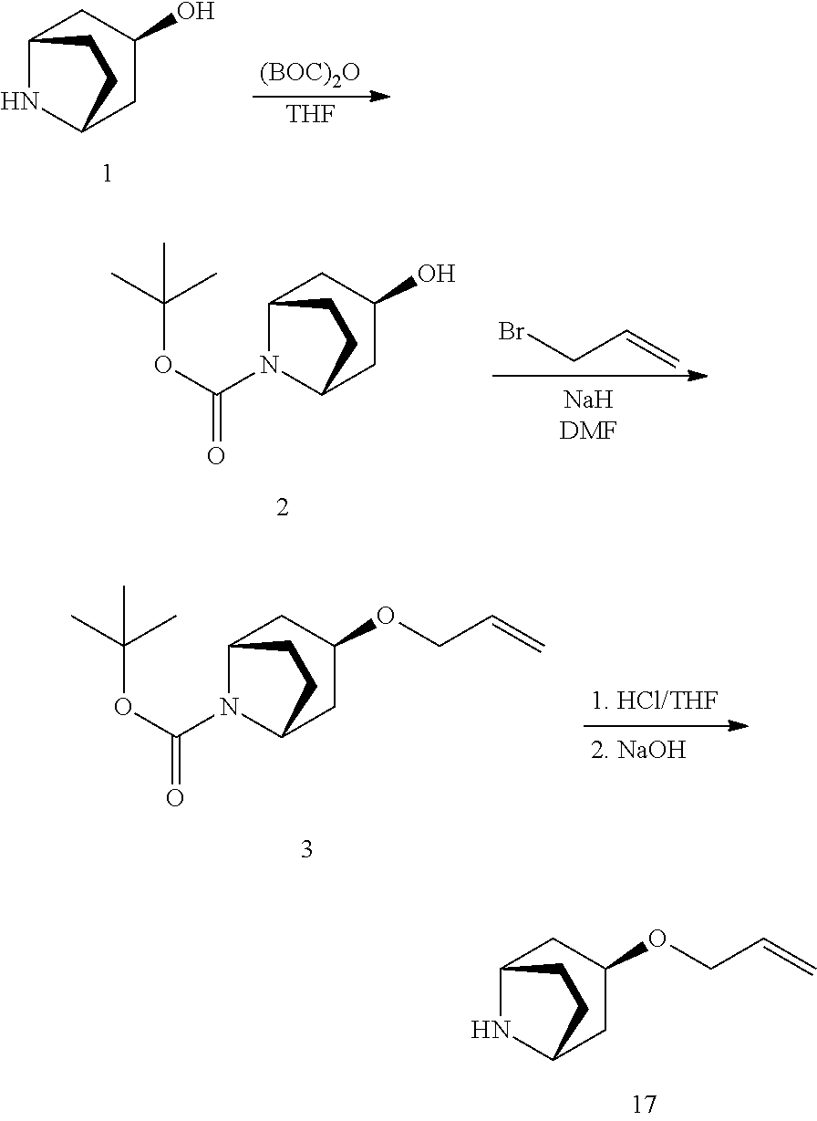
C12NC(CC(OCC=C)C1)CC2.C12NC(CC(O)C1)CC2.[(BOC)2O].[THF].C12N(C(OC(C)(C)C)=O)C(CC(O)C1)CC2.BrCC=C.C12N(C(OC(C)(C)C)=O)C(CC(OCC=C)C1)CC2
